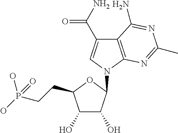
C12=C(N(C3C(O)C(O)C(CCP(O)(O)=O)O3)C=C1C(N)=O)N=C(C)N=C2N
